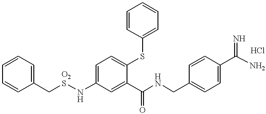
C1=CC=CC(C[O2S]NC2=CC=C(SC3=CC=CC=C3)C(C(NCC3=CC=C(C(N)=N)C=C3)=O)=C2)=C1
